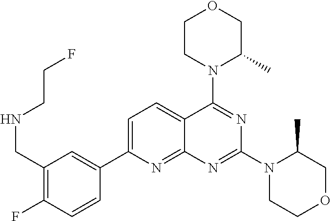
C1(CNCCF)=C(F)C=CC(C2=CC=C3C(=N2)N=C(N2CCOCC2C)N=C3N2C(C)COCC2)=C1
